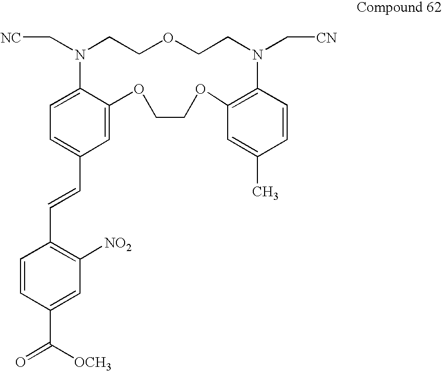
C1=C2C(=CC=C1C=CC1=C([NO2])C=C(C([OCH3])=O)C=C1)N(C[NC])CCOCCN(C[CN])C1=C(OCCO2)C=C(C)C=C1
